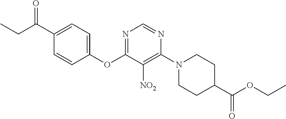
C1(OC2=NC=NC(N3CCC(C(OCC)=O)CC3)=C2[NO2])=CC=C(C(CC)=O)C=C1
